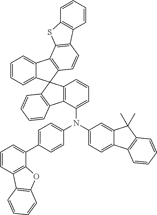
C1=CC=C2C(=C1)C1=C(C=CC3=C1SC1=C3C=CC=C1)C21C2=C(C(N(C3=CC=C(C4=CC=CC5=C4OC4=C5C=CC=C4)C=C3)C3=CC=C4C(=C3)C(C)(C)C3=C4C=CC=C3)=CC=C2)C2=C1C=CC=C2
